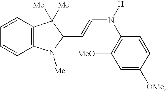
C1=C([OMe])C=CC(N(C=CC2N([Me])C3=C(C=CC=C3)C2([Me])[Me])[H])=C1[MeO]
